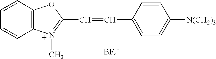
C1=CC2=C(C=C1)N(C)=C(C=CC1=CC=C([N(CH2)3])C=C1)O2.[BF4-]
